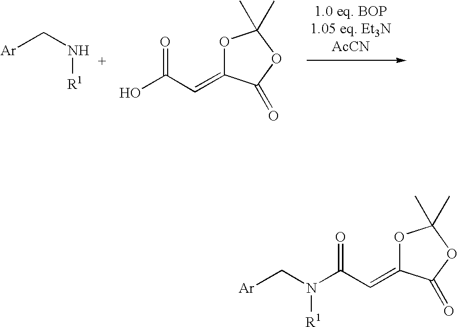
[Ar]CN[R1].OC(C=C1OC(C)(C)OC1=O)=O.[Ar]CN(C(C=C1OC(C)(C)OC1=O)=O)[R1]
